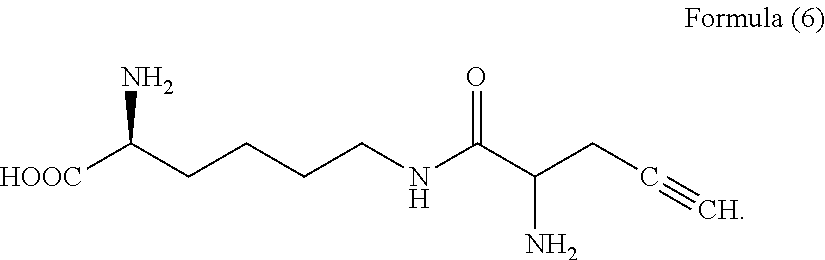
[HOOC]C(CCCCNC(C(CC#C)N)=O)N
